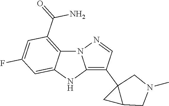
N12C3=C(C(N)=O)C=C(F)C=C3NC1=C(C13C(C1)CN(C)C3)C=N2
